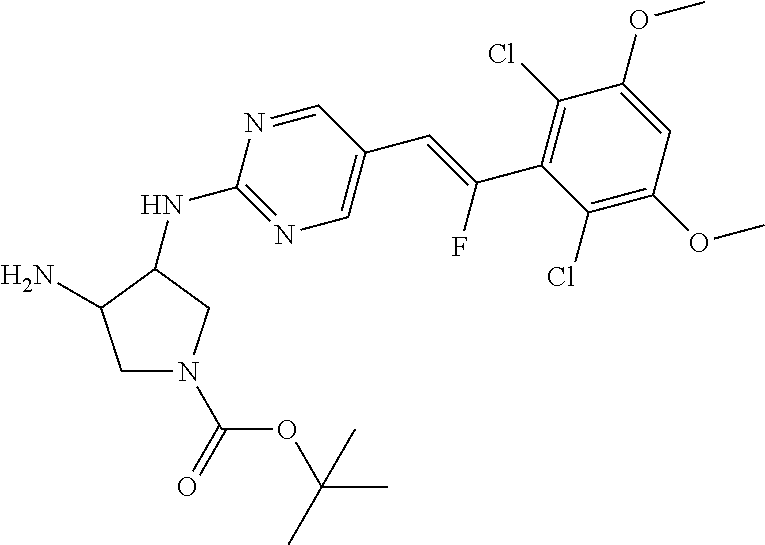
N(C1=NC=C(C=C(F)C2=C(Cl)C(OC)=CC(OC)=C2Cl)C=N1)C1CN(C(OC(C)(C)C)=O)CC1N
